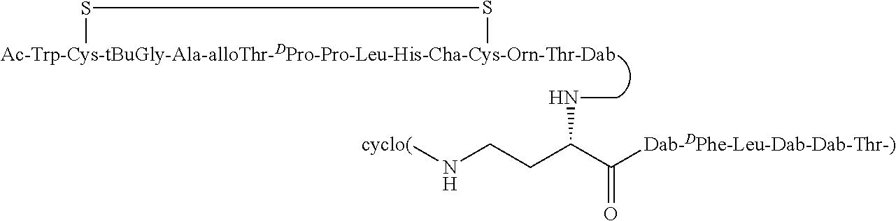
[Ac-Trp-Cys-tBuGly-Ala-alloThr-DPro-Pro-Leu-His-Cha-Cys-Orn-Thr-Dab]1SS1.N(CCC(C([Dab-DPhe-Leu-Dab-Dab-Thr-)])=O)NC)[cyclo(]
